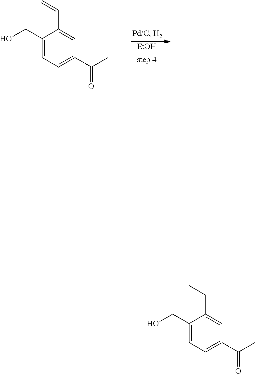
C1(CO)=CC=C(C(C)=O)C=C1C=C.[EtOH].C1(CO)=CC=C(C(C)=O)C=C1CC
